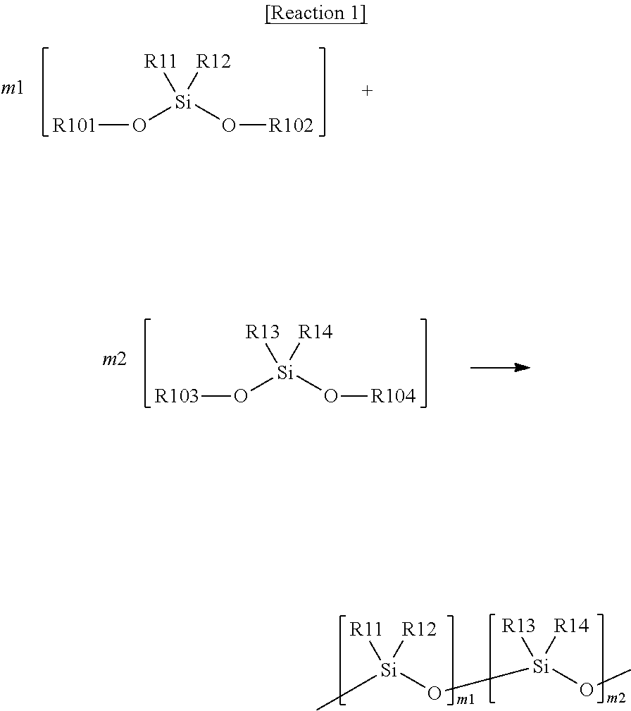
O([Si](O[R102])([R11])[R12])[R101].O([Si](O[R104])([R13])[R14])[R103].[Si](O[Si](OC)([R13])[R14])([R11])([R12])C
